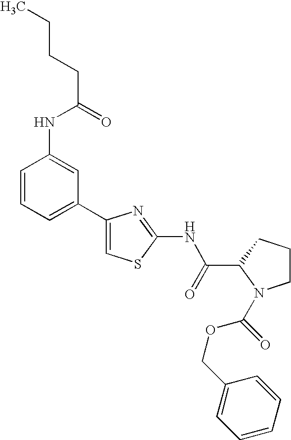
C1(C2=CC=CC(NC(CCCC)=O)=C2)=CSC(NC(C2N(C(OCC3=CC=CC=C3)=O)CCC2)=O)=N1
